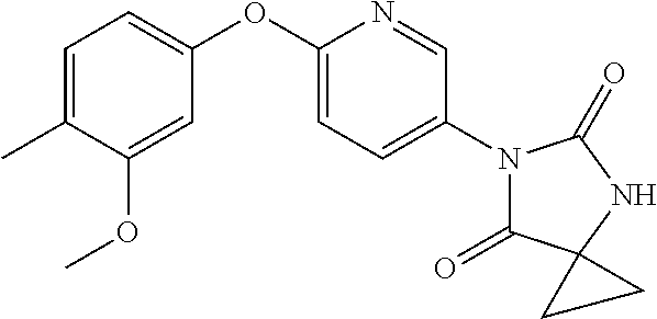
C1=C(C)C(OC)=CC(OC2=CC=C(N3C(=O)C4(NC3=O)CC4)C=N2)=C1
